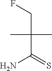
CC(CF)(C)C(N)=S
